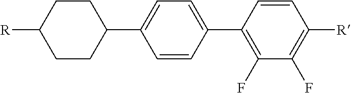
C1=CC(C2=CC=C(C3CCC([R])CC3)C=C2)=C(F)C(F)=C1[R]
